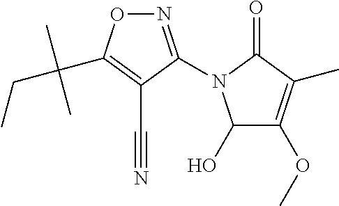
C1(O)C(OC)=C(C)C(=O)N1C1=NOC(C(CC)(C)C)=C1C#N
